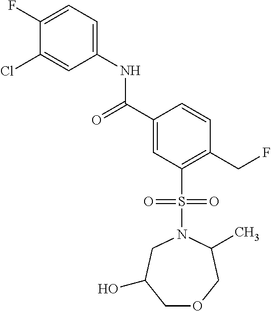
C(C1=CC(S(N2C(C)COCC(O)C2)(=O)=O)=C(CF)C=C1)(=O)NC1=CC=C(F)C(Cl)=C1
